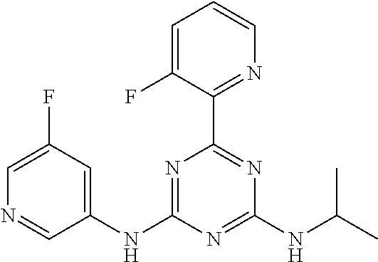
C1(NC2=NC(C3=NC=CC=C3F)=NC(NC(C)C)=N2)=CC(F)=CN=C1
